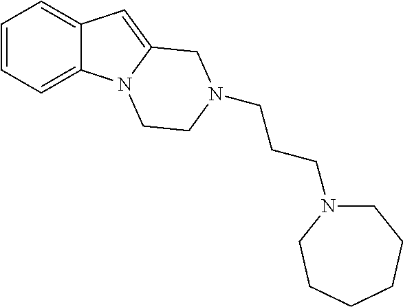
C1=CC=C2C(=C1)C=C1N2CCN(CCCN2CCCCCC2)C1
